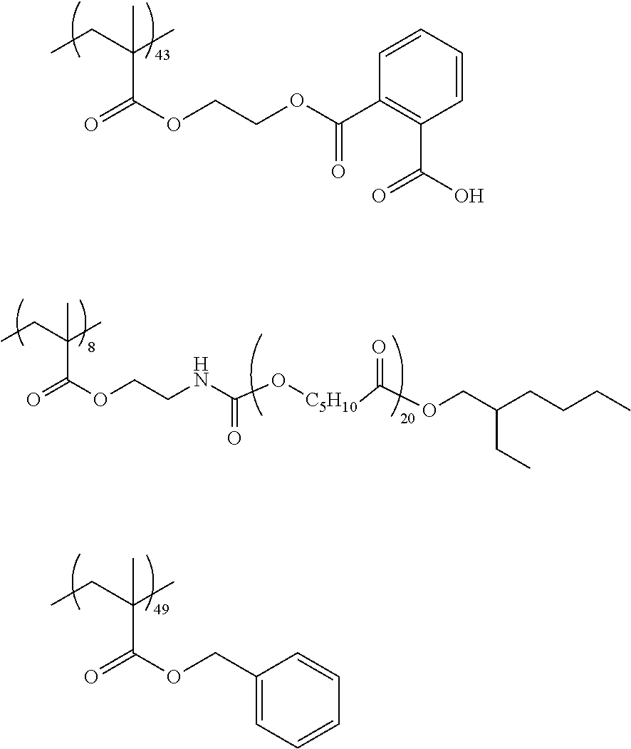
C(C(OCCOC(C1=C(C(O)=O)C=CC=C1)=O)=O)(CC)(C)C.C(C(OCCNC(O[C5H10]C(OCC(CCCC)CC)=O)=O)=O)(CC)(C)C.C(C(OCC1=CC=CC=C1)=O)(CC)(C)C
